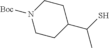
N1([Boc])CCC(C(S)C)CC1
